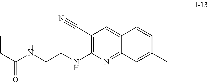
CCC(NCCNC1=C(C#N)C=C2C(=N1)C=C(C)C=C2C)=O
